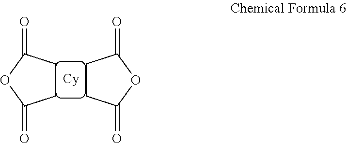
C1CC(=O)OC1=O.C1CC(=O)OC1=O
